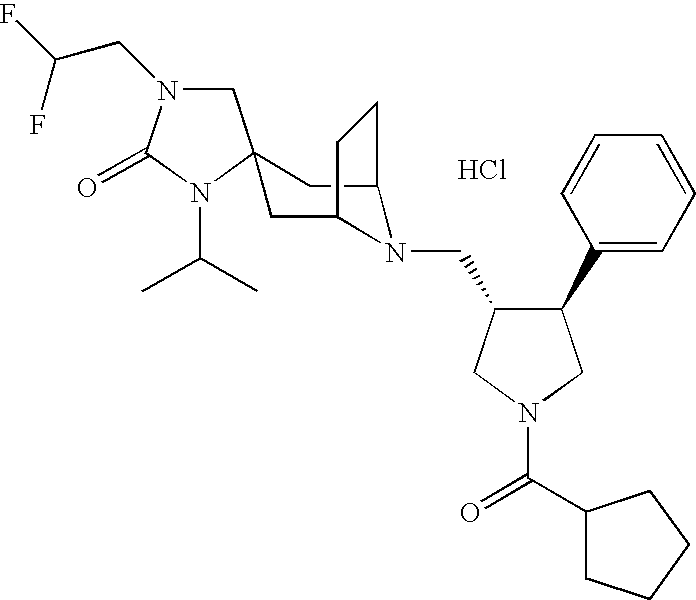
Cl.C1N(CC(F)F)C(=O)N(C(C)C)C12CC1N(CC3C(C4=CC=CC=C4)CN(C(C4CCCC4)=O)C3)C(C2)CC1
